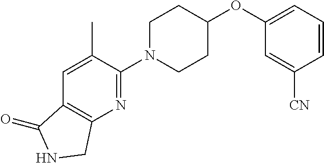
C1N(C2=NC3=C(C=C2C)C(=O)NC3)CCC(OC2=CC=CC([CN])=C2)C1
